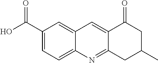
C1=C(C(O)=O)C=C2C(=C1)N=C1C(=C2)C(=O)CC(C)C1
